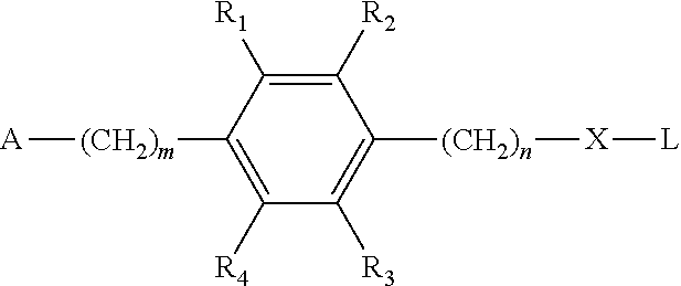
[A][(CH2)m]C1=C([R4])C([R3])=C([(CH2)n][X][L])C([R2])=C1[R1]
